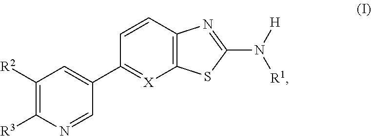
C1([R2])=C([R3])N=CC(C2=[X]C3=C(C=C2)N=C(N([H])[R1])S3)=C1
